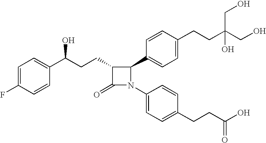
C1=C(F)C=CC(C(CCC2C(=O)N(C3=CC=C(CCC(O)=O)C=C3)C2C2=CC=C(CCC(CO)(CO)O)C=C2)O)=C1
